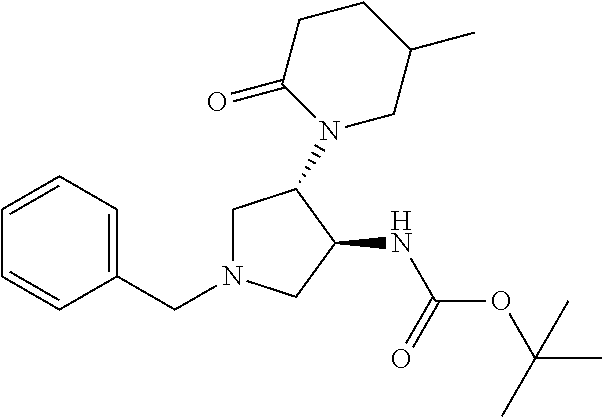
C1(CN2CC(N3CC(C)CCC3=O)C(NC(=O)OC(C)(C)C)C2)=CC=CC=C1
